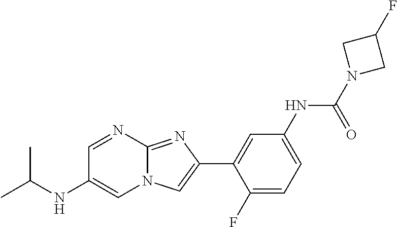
C1=NC2=NC(C3=CC(NC(N4CC(F)C4)=O)=CC=C3F)=CN2C=C1NC(C)C
